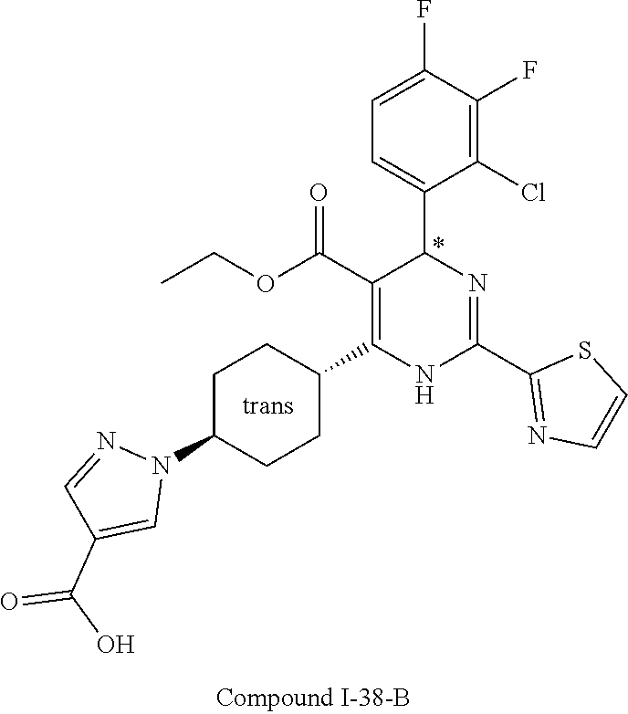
C1(F)=C(Cl)C(C2N=C(C3=NC=CS3)NC(C3CCC(N4N=CC(C(=O)O)=C4)CC3)=C2C(OCC)=O)=CC=C1F
